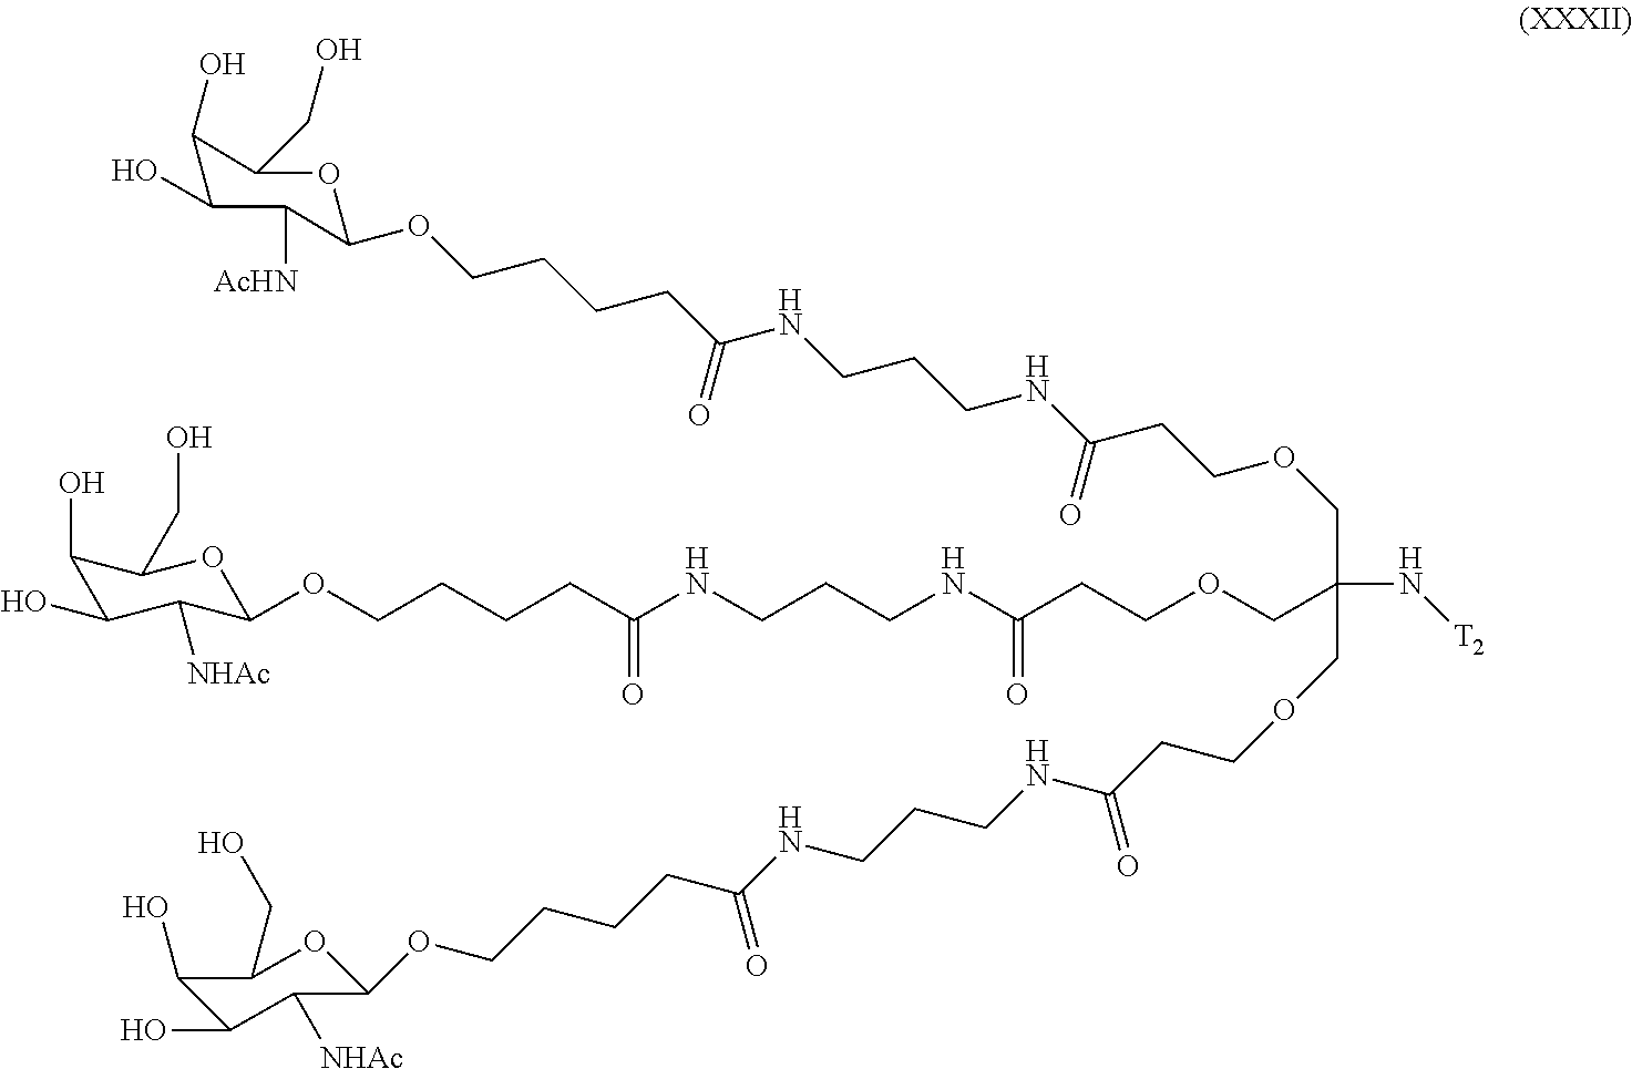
C1(O)C(O)C([AcHN])C(OCCCCC(NCCCNC(CCOCC(N[T2])(COCCC(NCCCNC(CCCCOC2C([NHAc])C(O)C(O)C(CO)O2)=O)=O)COCCC(NCCCNC(CCCCOC2C([NHAc])C(O)C(O)C(CO)O2)=O)=O)=O)=O)OC1CO
